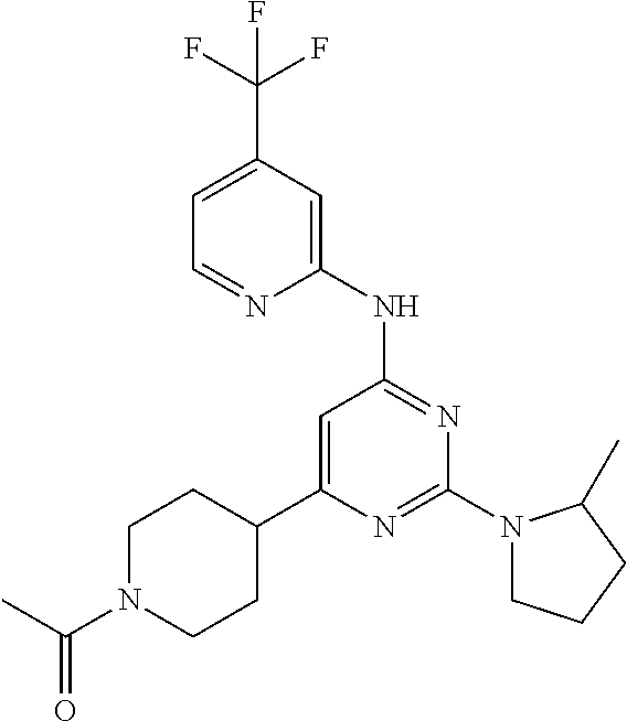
C1=NC(NC2=NC(N3CCCC3C)=NC(C3CCN(C(C)=O)CC3)=C2)=CC(C(F)(F)F)=C1
